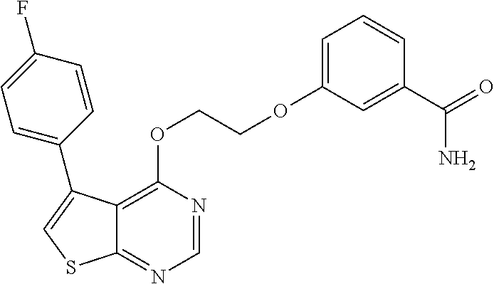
C12=C(OCCOC3=CC=CC(C(N)=O)=C3)N=CN=C1SC=C2C1=CC=C(F)C=C1
